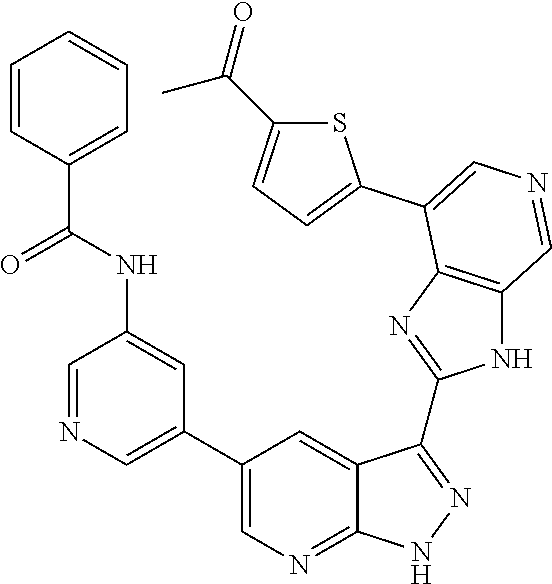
C1=NC=C(C2=CN=C3C(=C2)C(C2=NC4=C(N2)C=NC=C4C2=CC=C(C(=O)C)S2)=NN3)C=C1NC(C1=CC=CC=C1)=O
